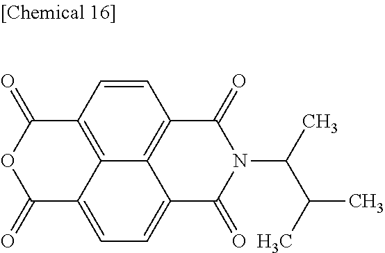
C1=C2C3=C(C=CC4=C3C(=C1)C(=O)OC4=O)C(=O)N(C(C(C)C)C)C2=O
